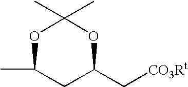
O1C(C)CC(C[CO3Rt])OC1(C)C
